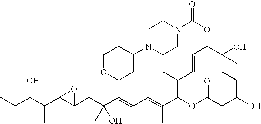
OC(C(C)C1C(CC(O)(C)C=CC=C(C)C2OC(=O)CC(O)CCC(C)(O)C(OC(N3CCN(C4CCOCC4)CC3)=O)C=CC2C)O1)CC
